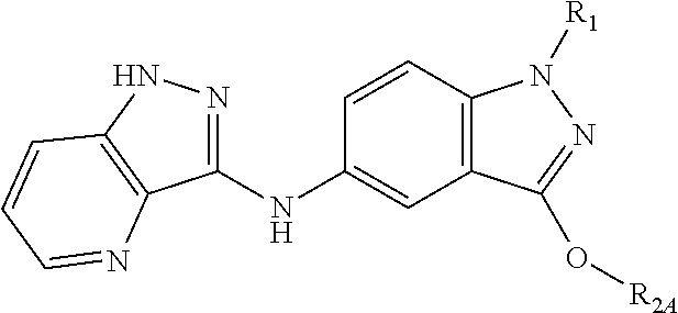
C1(NC2=CC3=C(C=C2)N([R1])N=C3O[R2A])=NNC2=C1N=CC=C2
